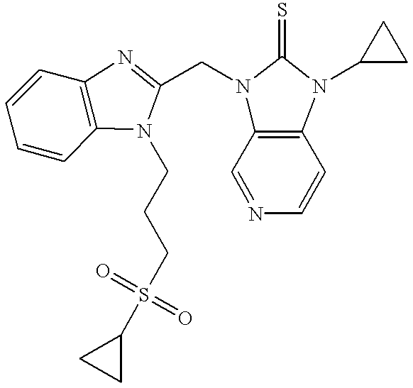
C1=CC2=C(C=C1)N(CCCS(C1CC1)(=O)=O)C(CN1C3=C(C=CN=C3)N(C3CC3)C1=S)=N2
